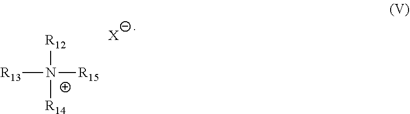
[R12]N([R13])([R14])[R15].[X]
